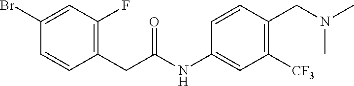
N(C1=CC([CF3])=C(CN(C)C)C=C1)C(CC1=C(F)C=C(Br)C=C1)=O
